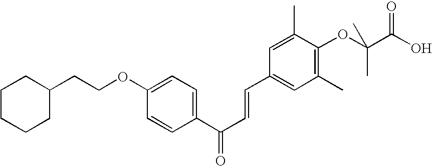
C1(OCCC2CCCCC2)=CC=C(C(C=CC2=CC(C)=C(OC(C(O)=O)(C)C)C(C)=C2)=O)C=C1
